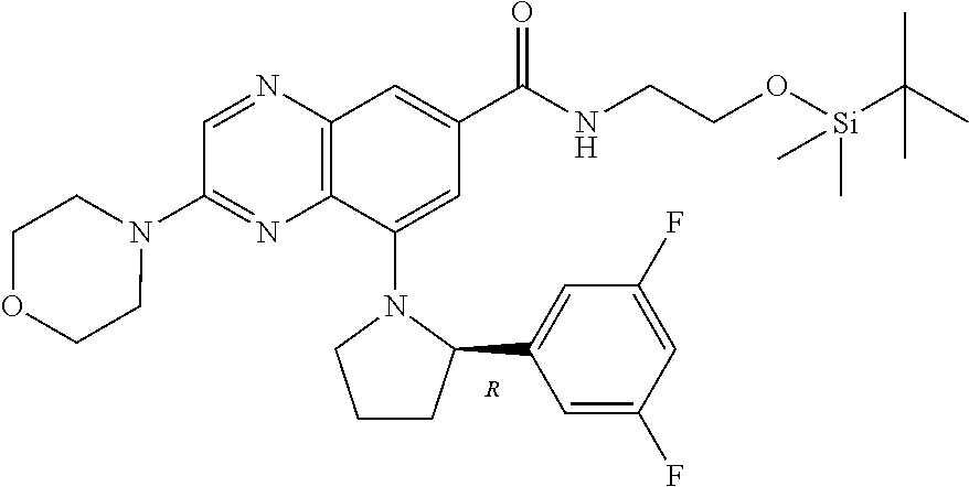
C1=C(N2CCCC2C2=CC(F)=CC(F)=C2)C2=C(C=C1C(NCCO[Si](C(C)(C)C)(C)C)=O)N=CC(N1CCOCC1)=N2.[R]
